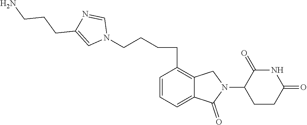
C(C1=C2C(=CC=C1)C(=O)N(C1CCC(=O)NC1=O)C2)CCCN1C=NC(CCCN)=C1
